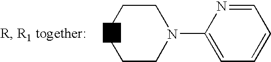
C1=C(N2CCCCC2)N=CC=C1
